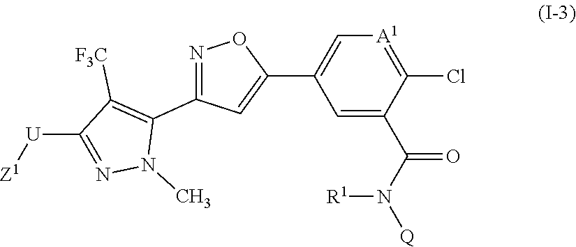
[Z1][U]C1=NN(C)C(C2=NOC(C3=C[A1]=C(Cl)C(C(N([Q])[R1])=O)=C3)=C2)=C1[F3C]
